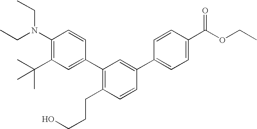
C1(N(CC)CC)=C(C(C)(C)C)C=C(C2=C(CCCO)C=CC(C3=CC=C(C(OCC)=O)C=C3)=C2)C=C1
